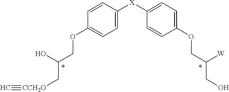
C1=CC([X]C2=CC=C(OCC([W])CO)C=C2)=CC=C1OCC(O)C[CCH2O]#C
